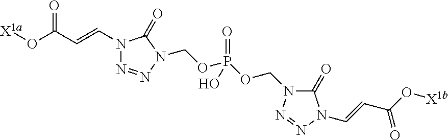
[X1a]OC(C=CN1N=NN(COP(OCN2C(=O)N(C=CC(O[X1b])=O)N=N2)(=O)O)C1=O)=O
